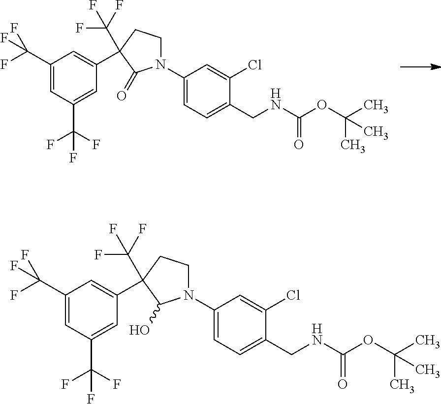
C1(C(F)(F)F)=CC(C(F)(F)F)=CC(C2(C(F)(F)F)CCN(C3=CC=C(CNC(OC(C)(C)C)=O)C(Cl)=C3)C2=O)=C1.C1(C(F)(F)F)=CC(C(F)(F)F)=CC(C2(C(F)(F)F)CCN(C3=CC=C(CNC(OC(C)(C)C)=O)C(Cl)=C3)C2O)=C1
